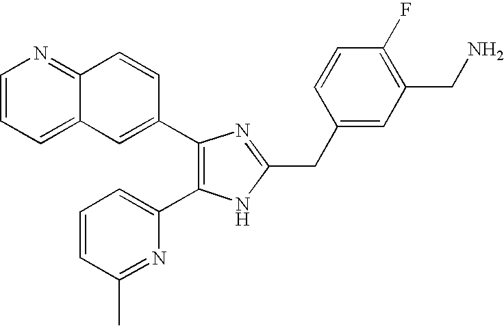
C1=CC=C2C(=N1)C=CC(C1=C(C3=CC=CC(C)=N3)NC(CC3=CC(CN)=C(F)C=C3)=N1)=C2
